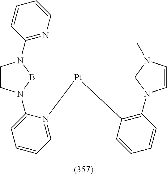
C1CN2B(N1C1=NC=CC=C1)[Pt]1(N3=CC=CC=C23)C2N(C=CN2C)C2=C1C=CC=C2
